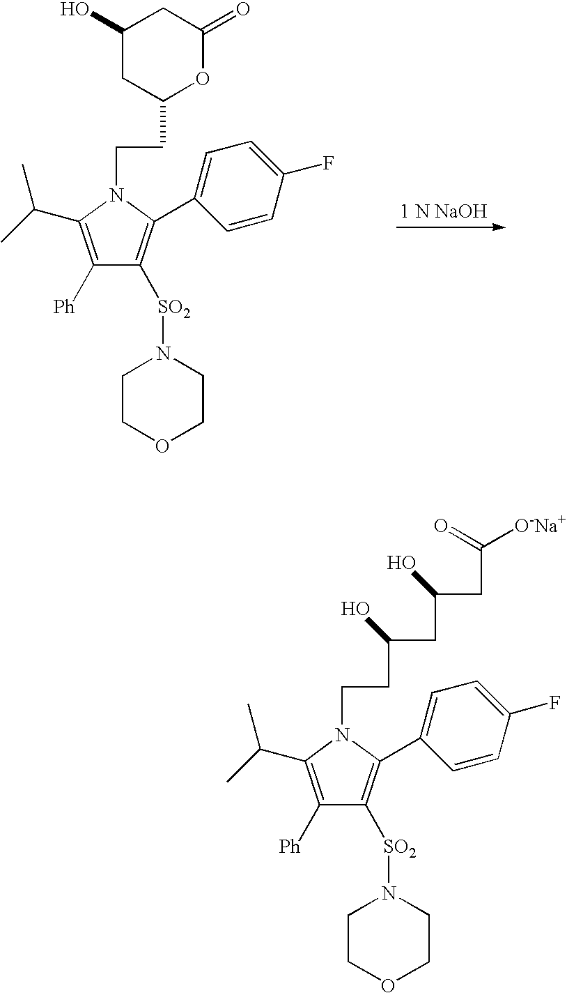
C(CC1OC(=O)CC(O)C1)N1C(C2=CC=C(F)C=C2)=C([SO2]N2CCOCC2)C([Ph])=C1C(C)C.C(CC(CC(CC(=O)[O-Na+])O)O)N1C(C2=CC=C(F)C=C2)=C([SO2]N2CCOCC2)C([Ph])=C1C(C)C
